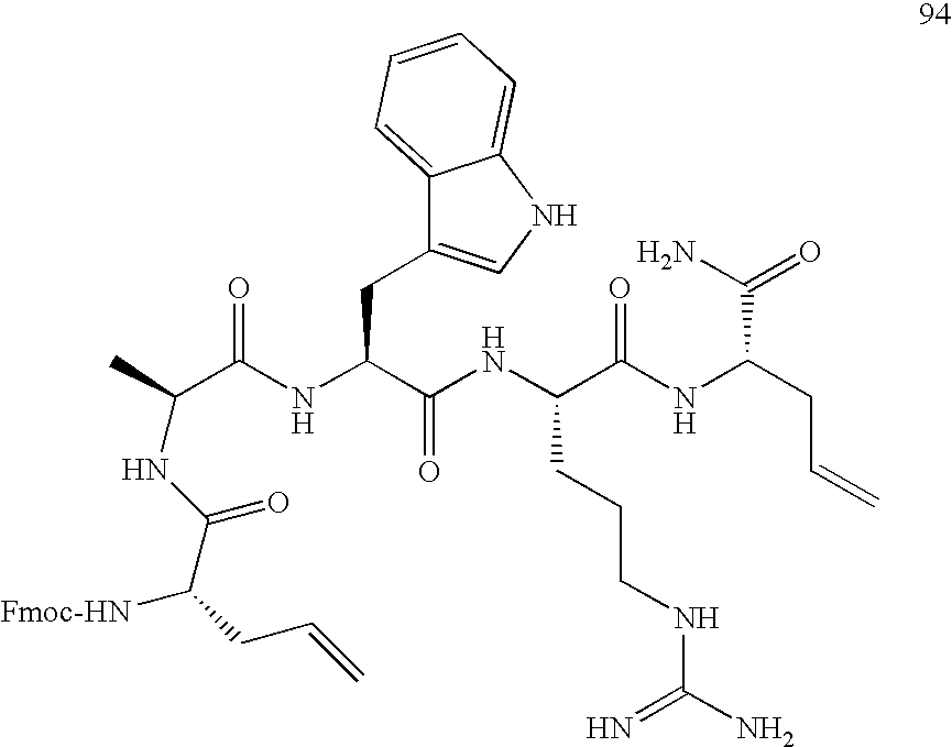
N(C(=O)C(CC=C)[Fmoc-HN])C(C)C(NC(C(NC(C(NC(CC=C)C(N)=O)=O)CCCNC(N)=N)=O)CC1=CNC2=CC=CC=C12)=O
